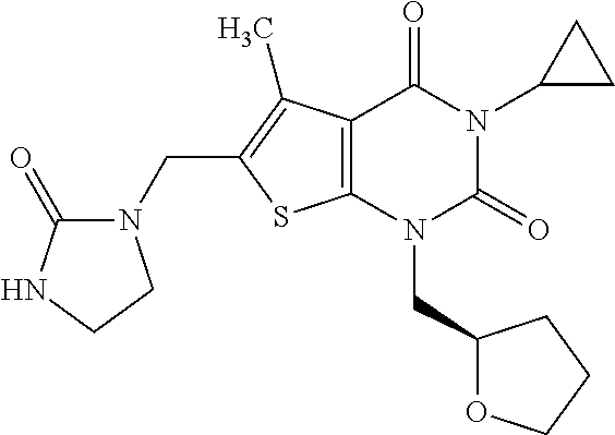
C12=C(N(CC3OCCC3)C(=O)N(C3CC3)C1=O)SC(CN1C(=O)NCC1)=C2C
